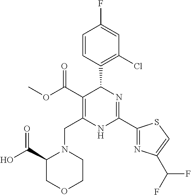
C1=CC(C2C(C(=O)OC)=C(CN3C(C(O)=O)COCC3)NC(C3=NC(C(F)F)=CS3)=N2)=C(Cl)C=C1F
